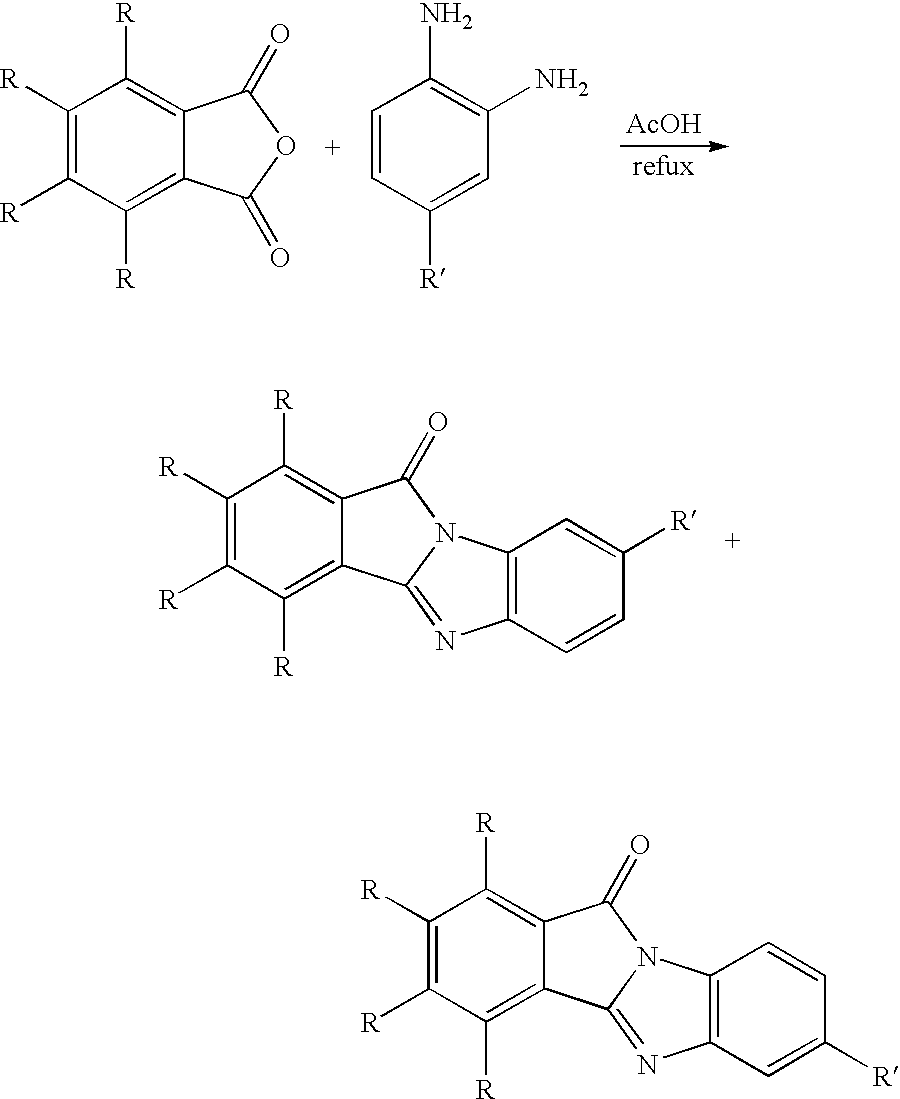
C1([R])=C([R])C([R])=C2C(=C1[R])C(=O)OC2=O.C1=CC([R])=CC(N)=C1N.[AcOH].C1([R])=C([R])C([R])=C2C(=C1[R])C(=O)N1C2=NC2=C1C=C([R])C=C2.C1([R])=C([R])C([R])=C2C(=C1[R])C(=O)N1C2=NC2=C1C=CC([R])=C2
